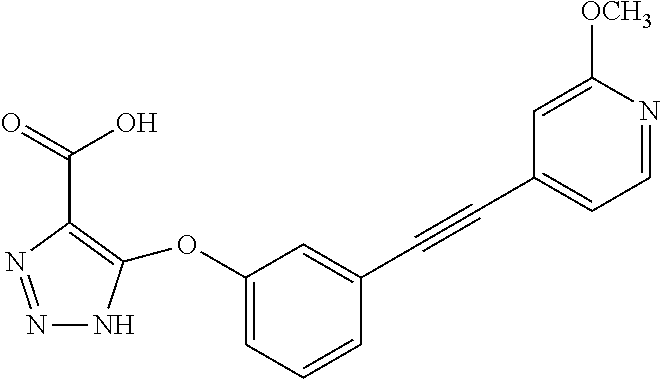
N1=NC(C(O)=O)=C(OC2=CC=CC(C#CC3=CC=NC([OCH3])=C3)=C2)N1
